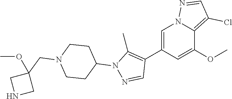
C1(C2=C(C)N(C3CCN(CC4(OC)CNC4)CC3)N=C2)=CN2N=CC(Cl)=C2C(OC)=C1
